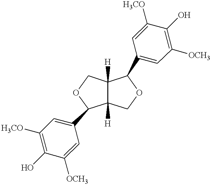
C1(C2C3([H])C([H])(C(C4=CC([OCH3])=C(O)C([H3CO])=C4)OC3)CO2)=CC([H3CO])=C(O)C([OCH3])=C1
